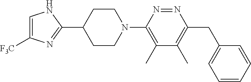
C1=CC=CC(CC2=C(C)C(C)=C(N3CCC(C4=NC([F3C])=CN4)CC3)N=N2)=C1
